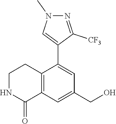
N1CCC2=C(C1=O)C=C(CO)C=C2C1=CN(C)N=C1[CF3]
